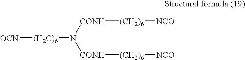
[OCN][(H2C)6]N([CONH][(CH2)6][NCO])[CONH][(CH2)6][NCO]
